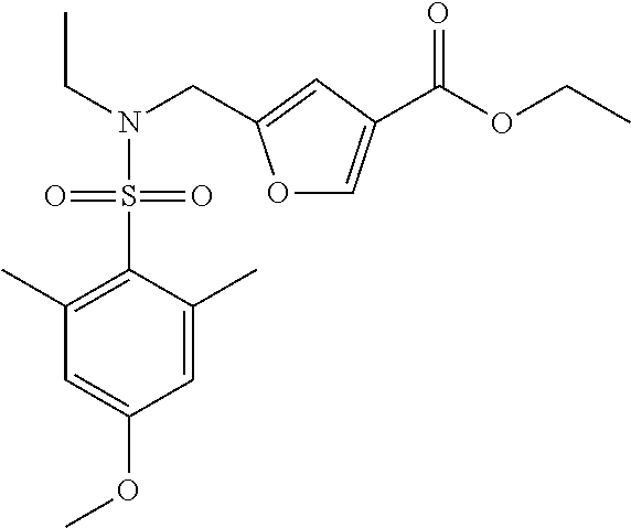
O1C=C(C(OCC)=O)C=C1CN(CC)S(C1=C(C)C=C(OC)C=C1C)(=O)=O
